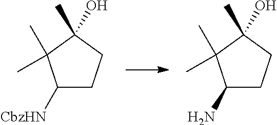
C1(N)CCC(O)(C)C1(C)C.C1([CbzHN])CCC(O)(C)C1(C)C
